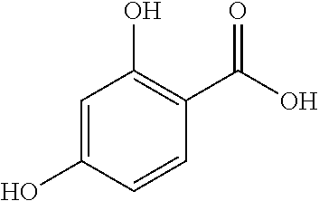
C1=C(O)C=CC(C(O)=O)=C1O
